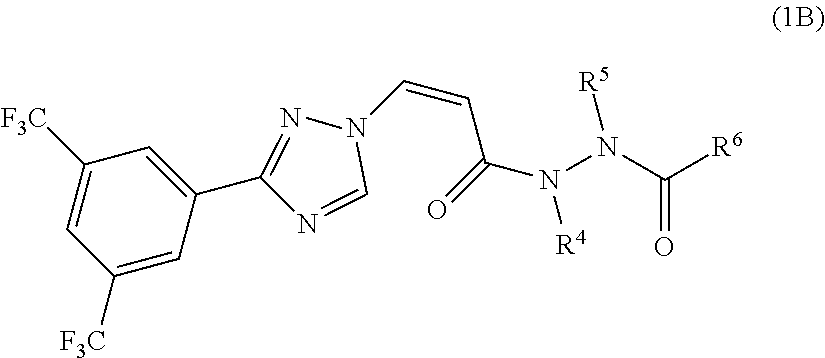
[F3C]C1=CC([F3C])=CC(C2=NN(C=CC(=O)N(N(C([R6])=O)[R5])[R4])C=N2)=C1
